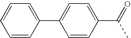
C1=C(C(=O)C)C=CC(C2=CC=CC=C2)=C1
